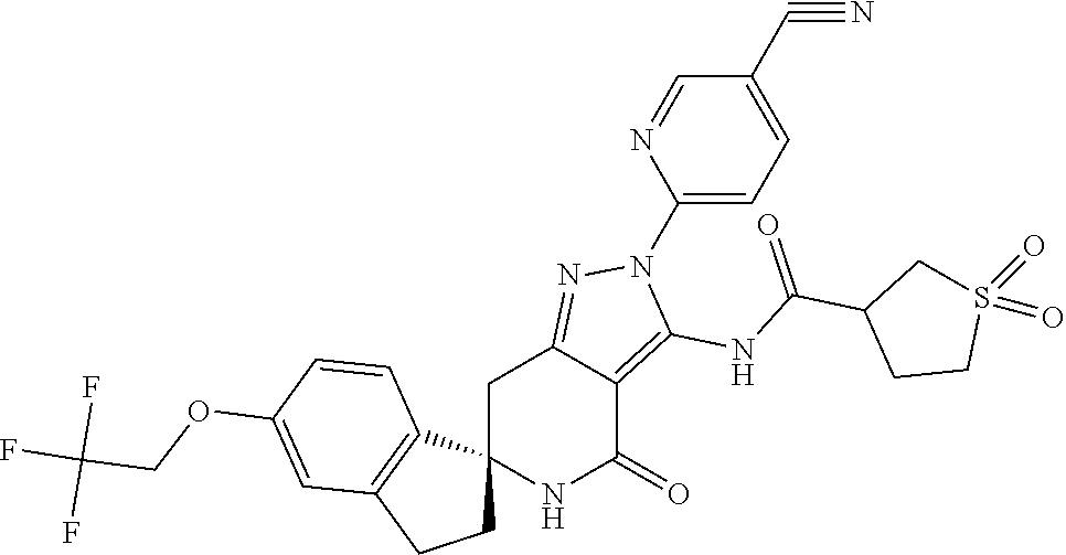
C12(NC(=O)C3=C(NC(C4CCS(=O)(=O)C4)=O)N(C4=CC=C(C#N)C=N4)N=C3C1)CCC1=C2C=CC(OCC(F)(F)F)=C1
